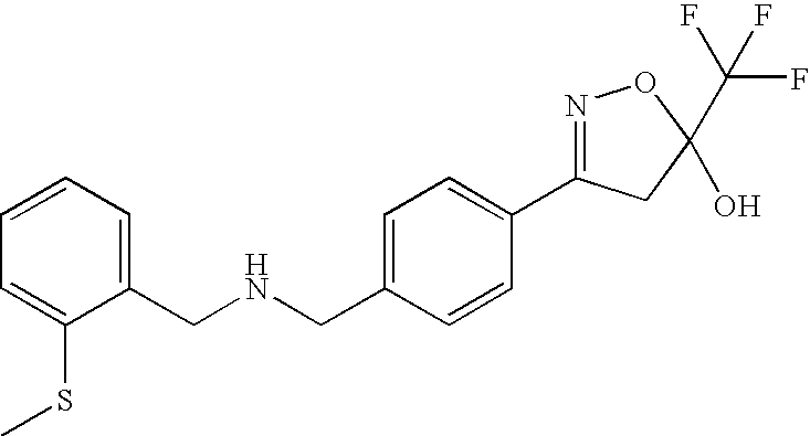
C1(CNCC2=CC=CC=C2SC)=CC=C(C2=NOC(C(F)(F)F)(O)C2)C=C1
